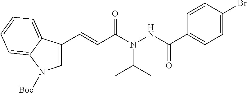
C1=CC(Br)=CC=C1C(NN(C(C=CC1=CN([Boc])C2=CC=CC=C12)=O)C(C)C)=O
